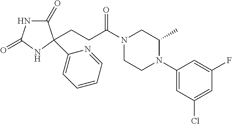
C1(=O)NC(=O)NC1(C1=CC=CC=N1)CCC(N1CCN(C2=CC(Cl)=CC(F)=C2)C(C)C1)=O
